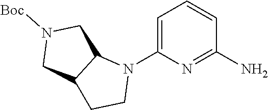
C1(N)=NC(N2C3C(CC2)CN([Boc])C3)=CC=C1
